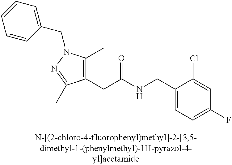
C1=C(F)C=C(Cl)C(CNC(CC2=C(C)N(CC3=CC=CC=C3)N=C2C)=O)=C1
